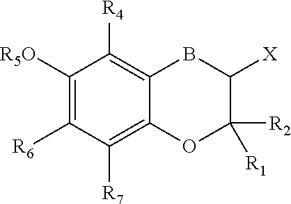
C1([R7])=C2C(=C([R4])C([R5O])=C1[R6])BC([X])C([R1])([R2])O2
